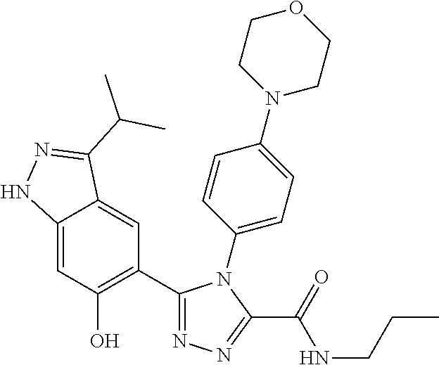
C12=CC(O)=C(C3=NN=C(C(=O)NCCC)N3C3=CC=C(N4CCOCC4)C=C3)C=C1C(C(C)C)=NN2
